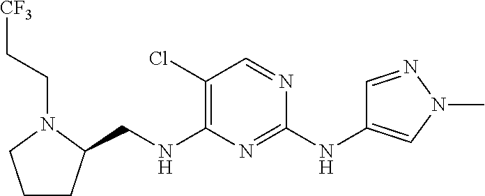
C1(Cl)=C(NCC2CCCN2CC[CF3])N=C(NC2=CN(C)N=C2)N=C1
